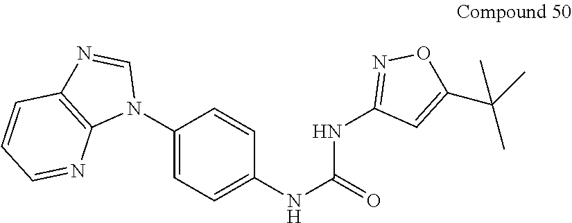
C1(N2C=NC3=C2N=CC=C3)=CC=C(NC(=O)NC2=NOC(C(C)(C)C)=C2)C=C1
